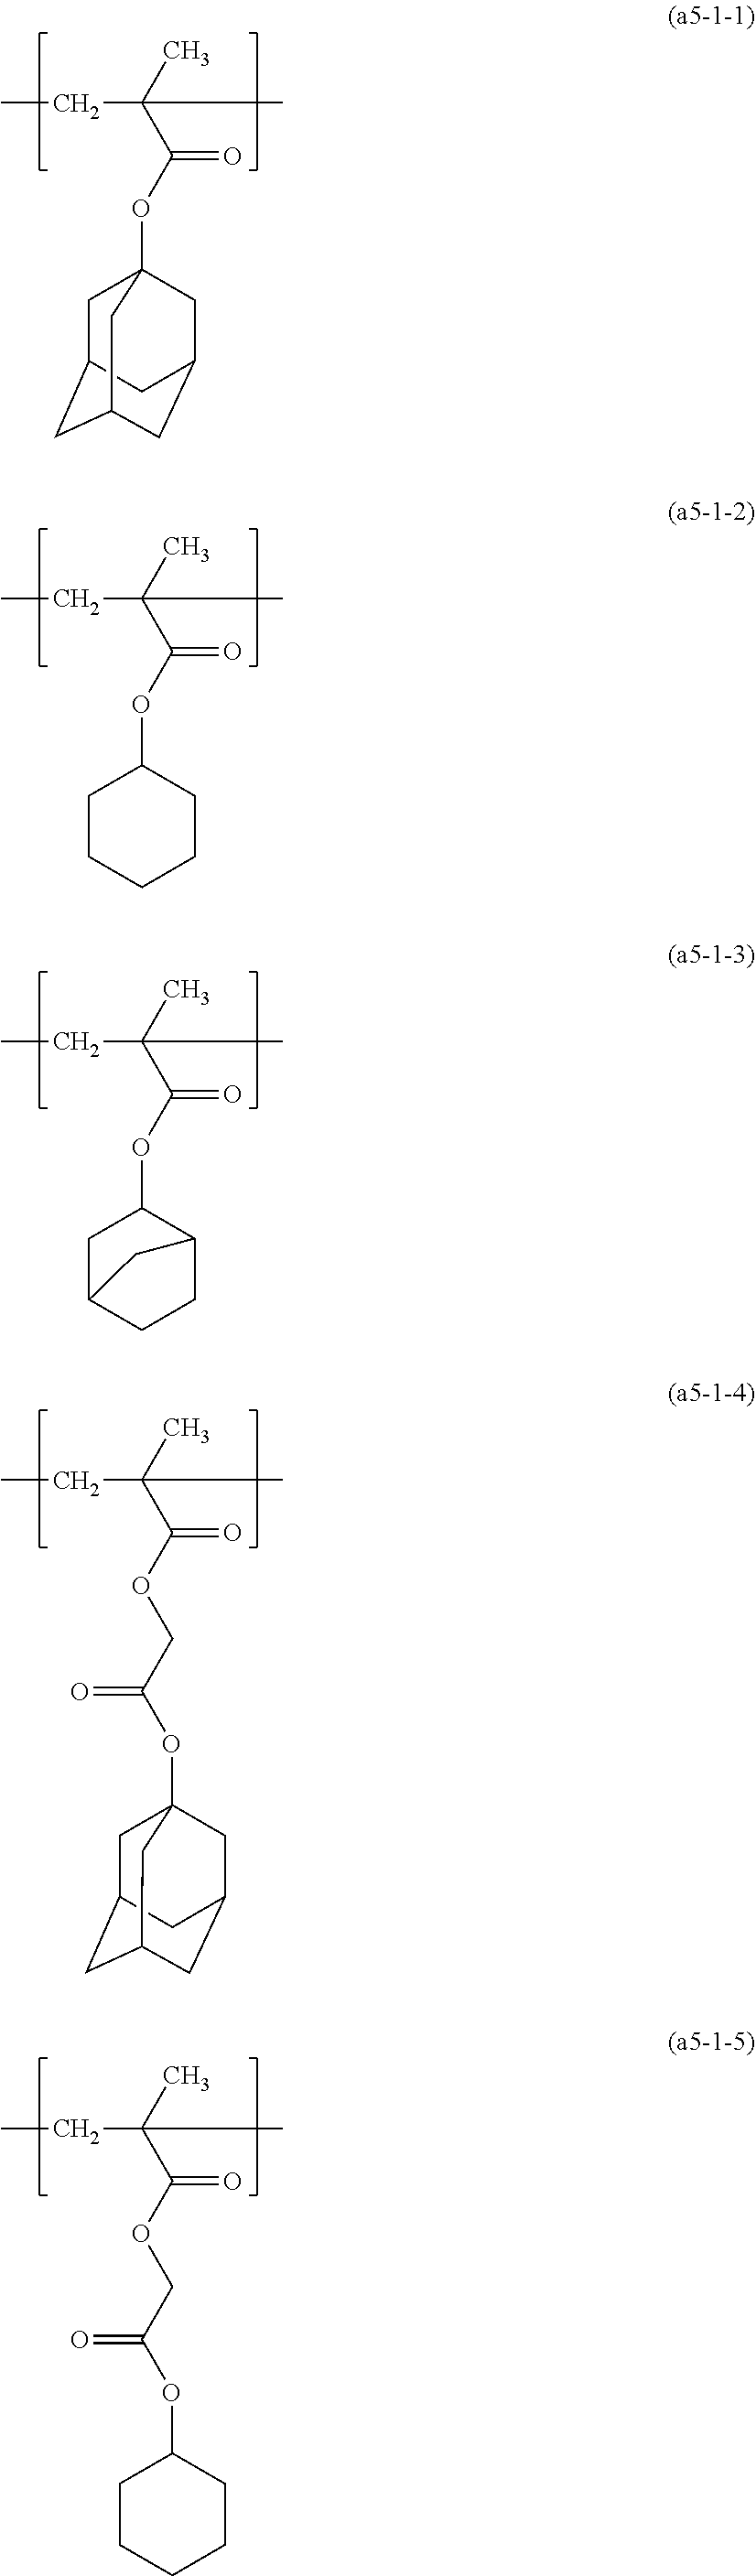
CCC(C(OC12CC3CC(CC(C1)C3)C2)=O)(C)C.CCC(C(OC1CCCCC1)=O)(C)C.CCC(C(OC1CC2CCC1C2)=O)(C)C.CCC(C(OCC(OC12CC3CC(CC(C1)C3)C2)=O)=O)(C)C.CCC(C(OCC(OC1CCCCC1)=O)=O)(C)C
